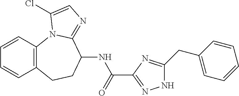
C1=CC2=C(C=C1)CCC(NC(=O)C1=NNC(CC3=CC=CC=C3)=N1)C1=NC=C(Cl)N21
